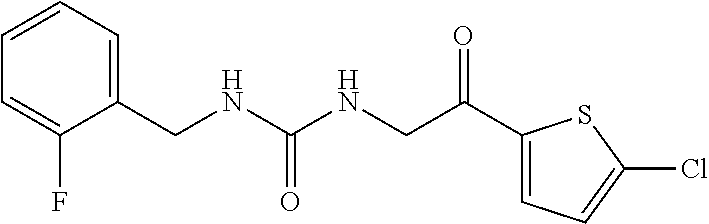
C1=C(F)C(CNC(NCC(C2=CC=C(Cl)S2)=O)=O)=CC=C1
